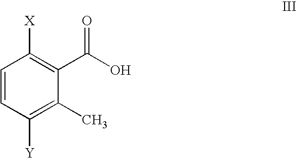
C1=CC([Y])=C(C)C(C(O)=O)=C1[X]
